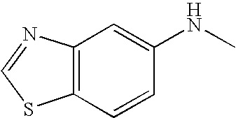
C12=C(C=CC(NC)=C1)SC=N2
